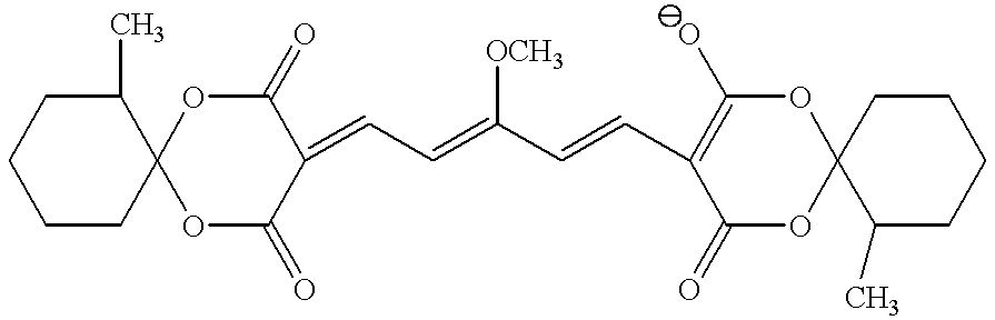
O1C(=O)C(=CC=C(C=CC2=C(O)OC3(OC2=O)C(C)CCCC3)[OCH3])C(=O)OC12C(C)CCCC2
